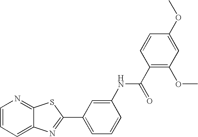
C1=CC=C2C(=N1)SC(C1=CC=CC(NC(C3=C(OC)C=C(OC)C=C3)=O)=C1)=N2
